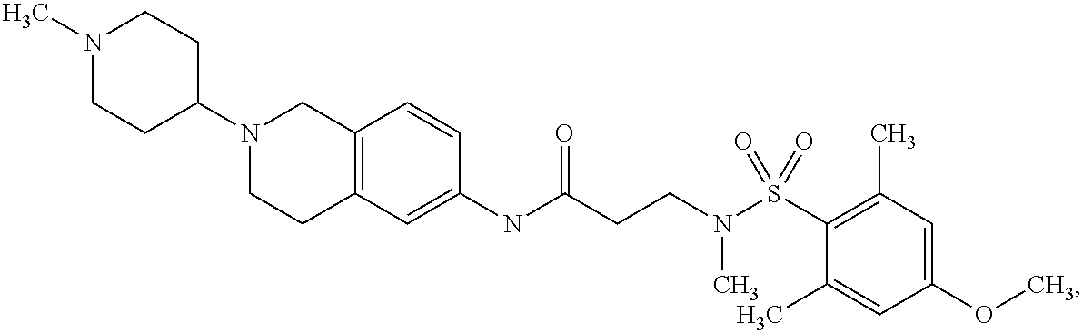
C1(NC(CCN(S(C2=C(C)C=C(OC)C=C2C)(=O)=O)C)=O)=CC2=C(C=C1)CN(C1CCN(C)CC1)CC2
